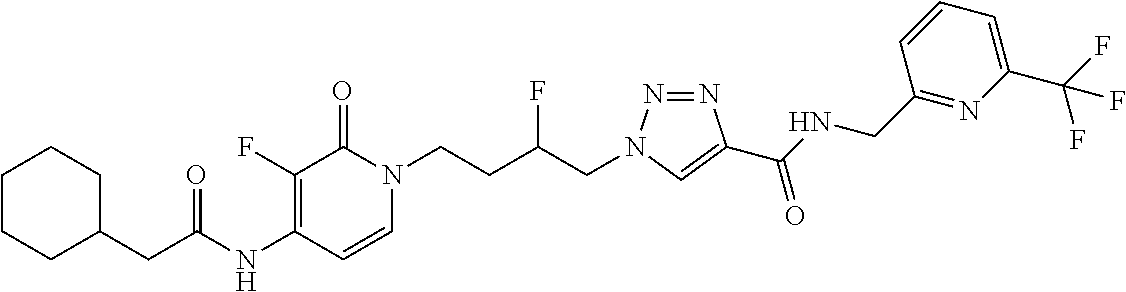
C1=CN(CCC(CN2N=NC(C(NCC3=NC(C(F)(F)F)=CC=C3)=O)=C2)F)C(=O)C(F)=C1NC(CC1CCCCC1)=O
